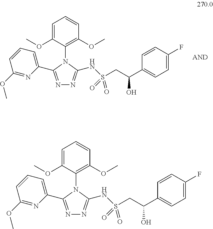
C1=C(OC)C(N2C(C3=CC=CC(OC)=N3)=NN=C2NS(CC(C2=CC=C(F)C=C2)O)(=O)=O)=C(OC)C=C1.C1=C(OC)C(N2C(C3=CC=CC(OC)=N3)=NN=C2NS(CC(C2=CC=C(F)C=C2)O)(=O)=O)=C(OC)C=C1
